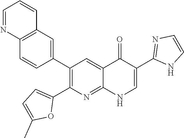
C12=C(C=C(C3=C(C4=CC=C(C)O4)N=C4C(=C3)C(=O)C(C3=NC=CN3)=CN4)C=C1)C=CC=N2
